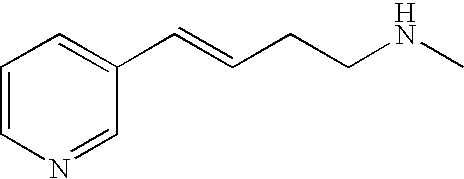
C1=CN=CC(C=CCCNC)=C1
